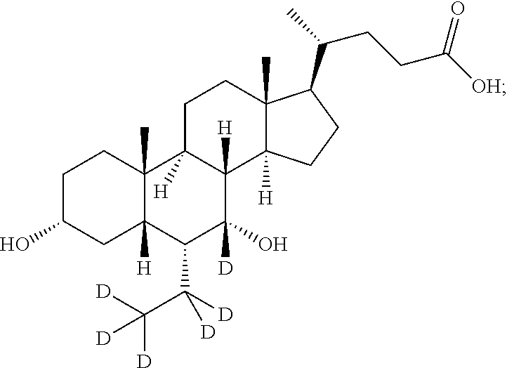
C1C(O)CC2([H])C(C)(C1)C1([H])C([H])(C([D])(O)C2C(C([D])([D])[D])([D])[D])C2([H])C(C)(CC1)C(C(C)CCC([OH])=O)CC2
